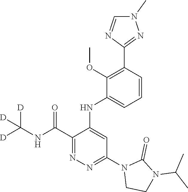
C1(C(NC([D])([D])[D])=O)=NN=C(N2CCN(C(C)C)C2=O)C=C1NC1=CC=CC(C2=NN(C)C=N2)=C1OC
